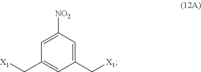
[X1]CC1=CC([NO2])=CC(C[X1])=C1
